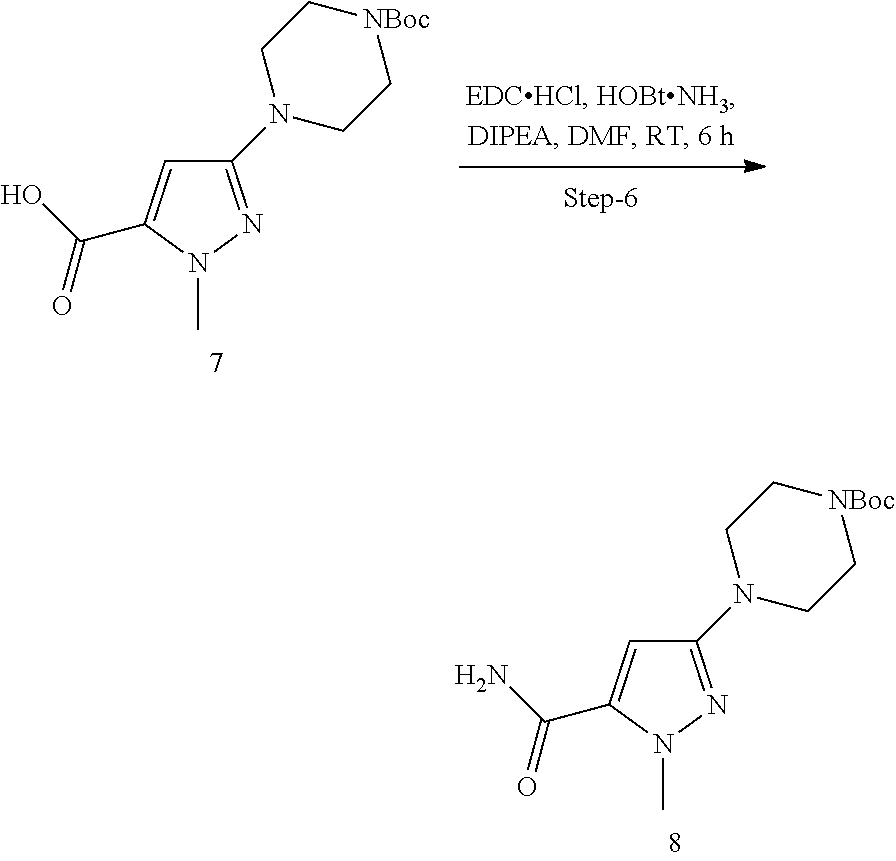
C1(N2CC[NBoc]CC2)=NN(C)C(C(O)=O)=C1.C1(N2CC[NBoc]CC2)=NN(C)C(C(N)=O)=C1
